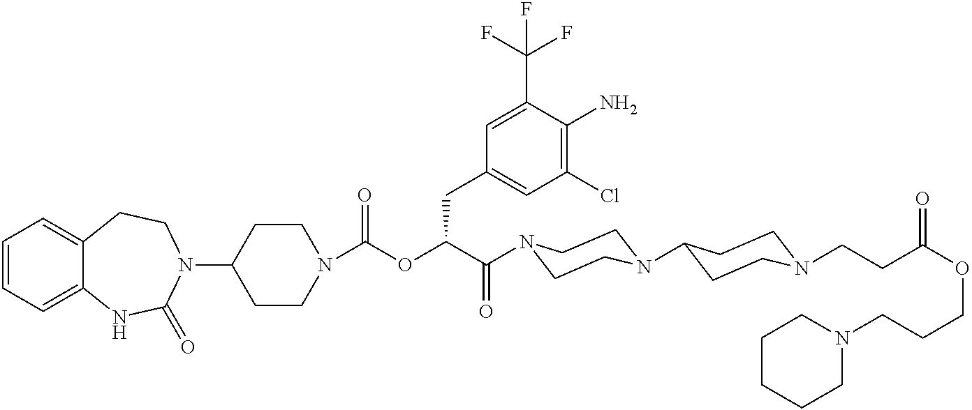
C1(N2CCC3=CC=CC=C3NC2=O)CCN(C(OC(C(=O)N2CCN(C3CCN(CCC(OCCCN4CCCCC4)=O)CC3)CC2)CC2=CC(Cl)=C(N)C(C(F)(F)F)=C2)=O)CC1
